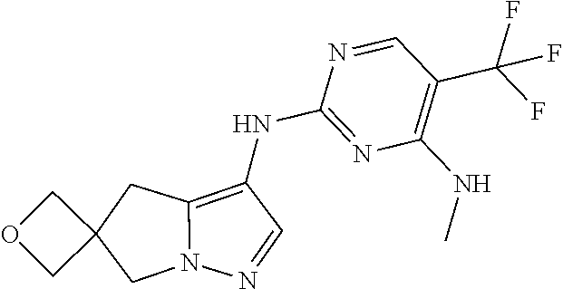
N1=CC(C(F)(F)F)=C(NC)N=C1NC1=C2N(N=C1)CC1(C2)COC1
